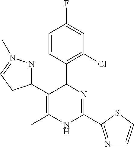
C1(C2C(C3=NN(C)=CC3)=C(C)NC(C3=NC=CS3)=N2)=C(Cl)C=C(F)C=C1
